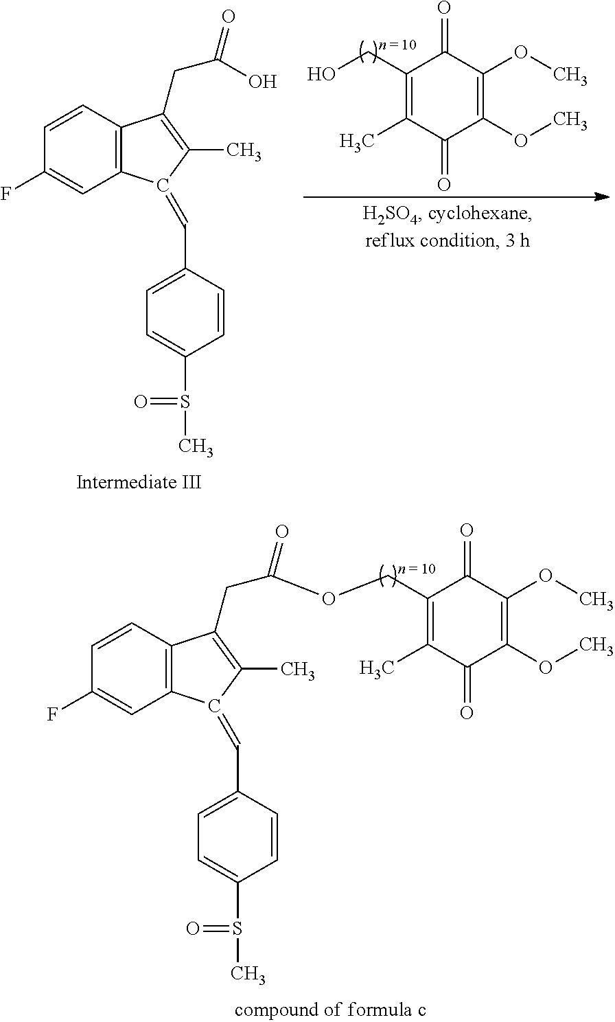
C1=CC(F)=CC2=C1C(CC(=O)OCC1=C(C)C(=O)C(OC)=C(OC)C1=O)=C(C)C2=CC1=CC=C(S(C)=O)C=C1.C1(CO)=C(C)C(=O)C(OC)=C(OC)C1=O.C1=CC(F)=CC2=C1C(CC(O)=O)=C(C)C2=CC1=CC=C(S(C)=O)C=C1
